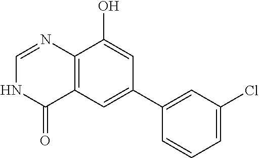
C12=C(C=C(C3=CC(Cl)=CC=C3)C=C1O)C(=O)NC=N2
